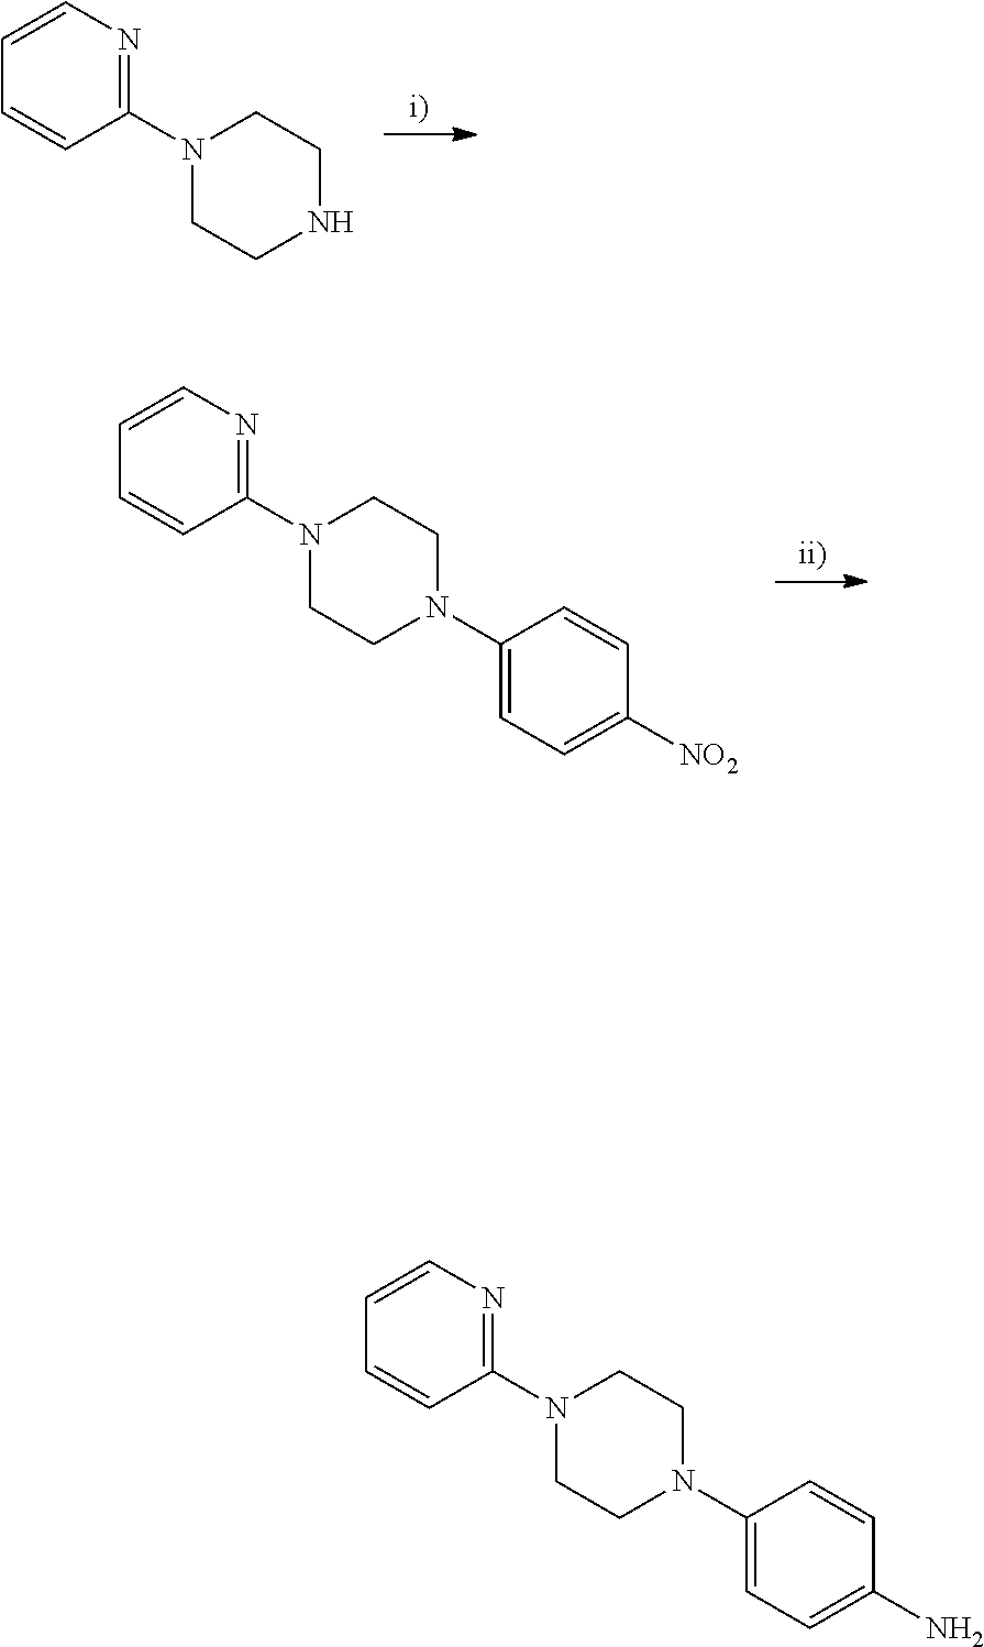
C1=CN=C(N2CCNCC2)C=C1.C1=CN=C(N2CCN(C3=CC=C([NO2])C=C3)CC2)C=C1.N1(C2=CC=C(N)C=C2)CCN(C2=NC=CC=C2)CC1
